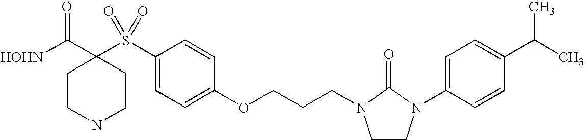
[HOHN]C(C1(S(C2=CC=C(OCCCN3CCN(C4=CC=C(C(C)C)C=C4)C3=O)C=C2)(=O)=O)CCNCC1)=O
